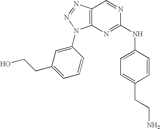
C12=C(N=NN1C1=CC(CCO)=CC=C1)C=NC(NC1=CC=C(CCN)C=C1)=N2
